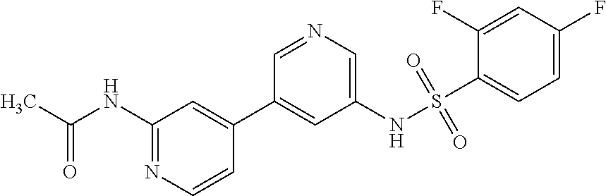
C1(F)=CC(F)=CC=C1S(NC1=CN=CC(C2=CC(NC(C)=O)=NC=C2)=C1)(=O)=O
